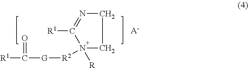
[R1]C([G][R2]N1([R])CCN=C1[R1])=O.[A-]
